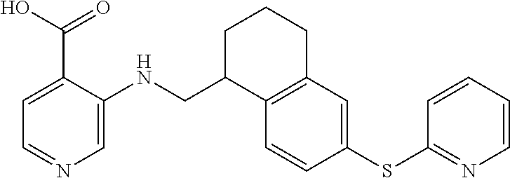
C1(C(O)=O)=CC=NC=C1NCC1C2=C(CCC1)C=C(SC1=NC=CC=C1)C=C2
